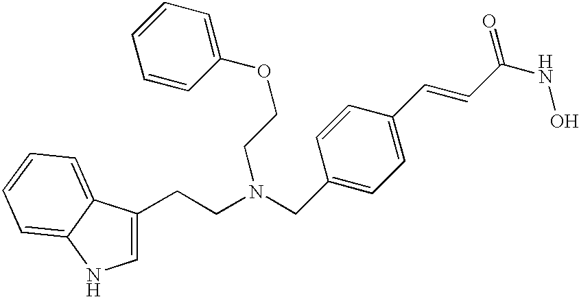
C1=C(CCN(CC2=CC=C(C=CC(NO)=O)C=C2)CCOC2=CC=CC=C2)C2=CC=CC=C2N1
